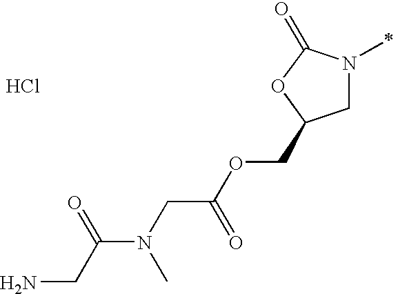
C1N(C)C(=O)OC1COC(CN(C(CN)=O)C)=O.Cl
